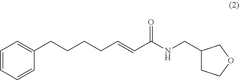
C(C1=CC=CC=C1)CCCC=CC(=O)NCC1CCOC1
